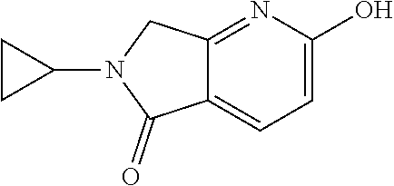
C1=C(O)N=C2C(=C1)C(=O)N(C1CC1)C2
